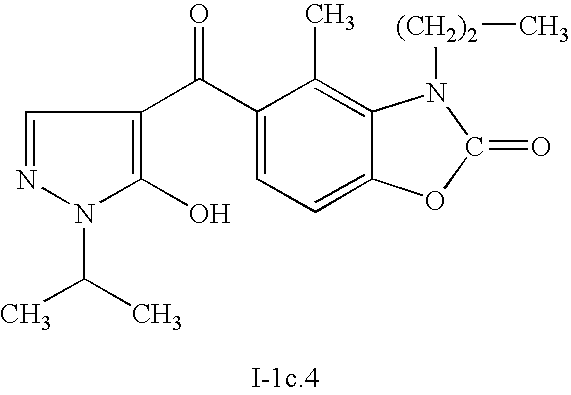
C1=NN(C(C)C)C(O)=C1C(C1=CC=C2C(=C1C)N([(CH2)2]C)C(=O)O2)=O
